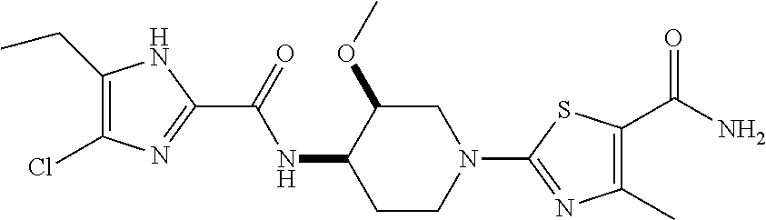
C1(CC)=C(Cl)N=C(C(NC2CCN(C3=NC(C)=C(C(N)=O)S3)CC2OC)=O)N1
